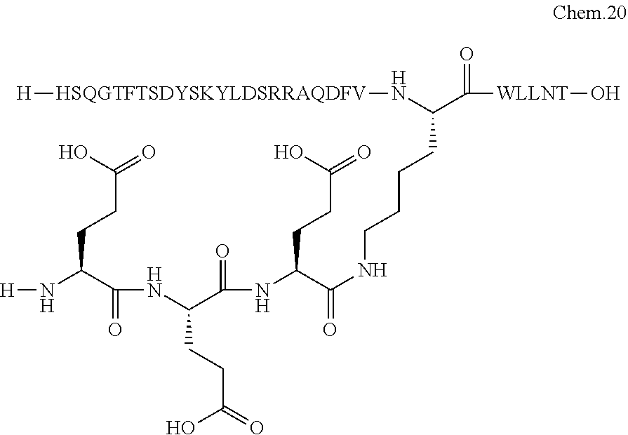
[H][HSQGTFTSDYSKYLDSRRAQDFV]NC(C([WLLNT]O)=O)CCCCNC(=O)C(NC(=O)C(NC(=O)C(N[H])CCC(=O)O)CCC(=O)O)CCC(=O)O
